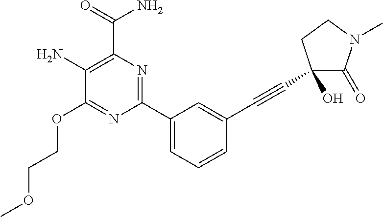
C1(N)=C(C(=O)N)N=C(C2=CC=CC(C#CC3(O)C(=O)N(C)CC3)=C2)N=C1OCCOC
